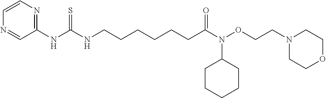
N1=CC(NC(NCCCCCCC(=O)N(OCCN2CCOCC2)C2CCCCC2)=S)=NC=C1
